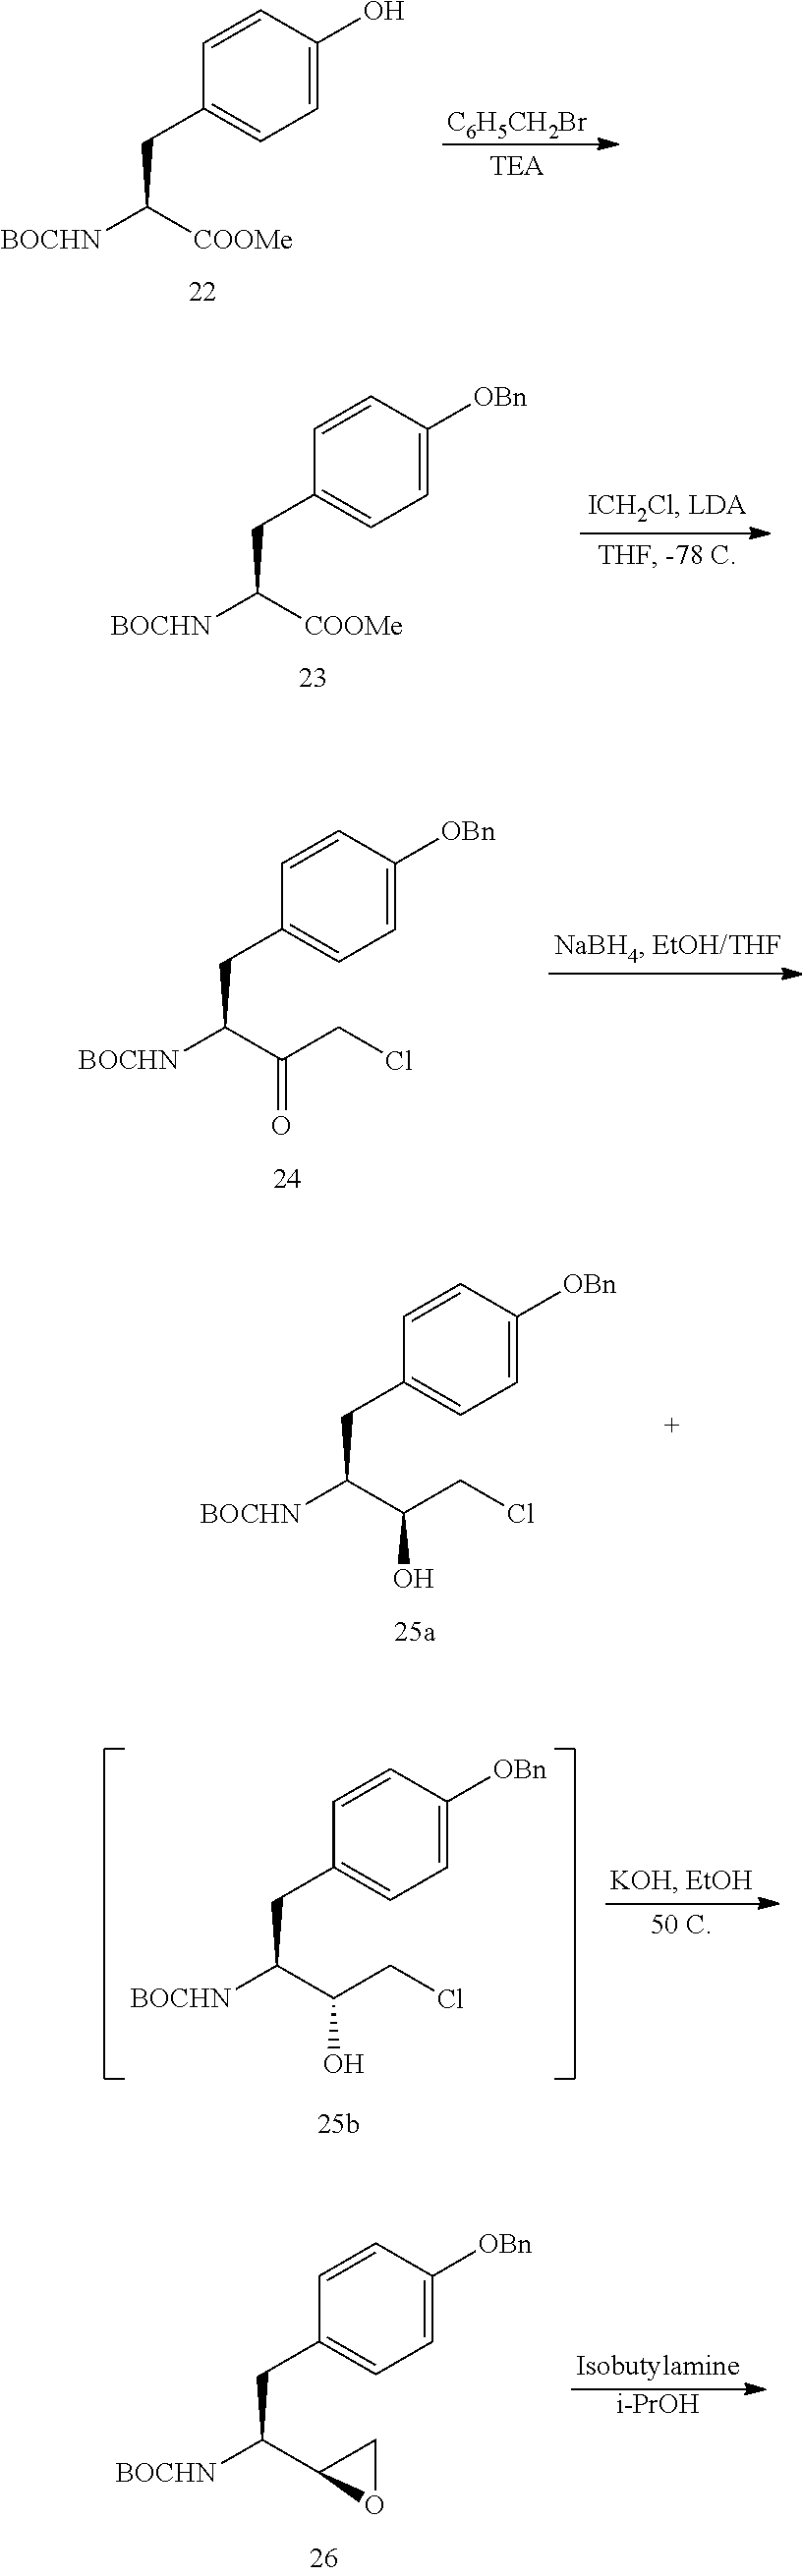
C(C([BOCHN])[COOMe])C1=CC=C(O)C=C1.[C6H5CH2Br].C(C([BOCHN])[COOMe])C1=CC=C([OBn])C=C1.C(C([BOCHN])C(CCl)=O)C1=CC=C([OBn])C=C1.C(C([BOCHN])C(CCl)O)C1=CC=C([OBn])C=C1.C(C([BOCHN])C(CCl)O)C1=CC=C([OBn])C=C1.C(C([BOCHN])C1OC1)C1=CC=C([OBn])C=C1.[i-PrOH]
